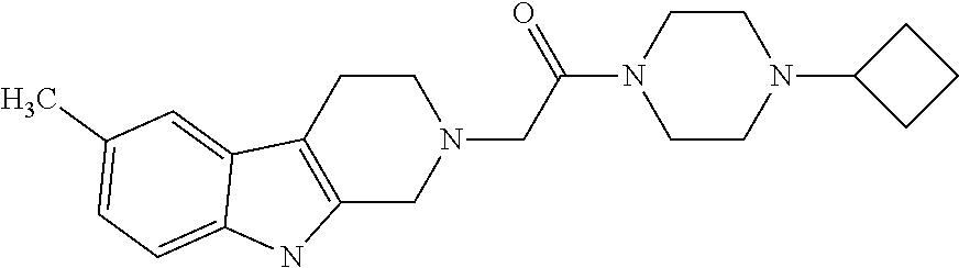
C1CC2=C(CN1CC(=O)N1CCN(C3CCC3)CC1)NC1=CC=C(C)C=C21
